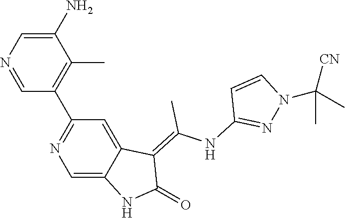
C1(N)=CN=CC(C2=NC=C3C(=C2)C(=C(NC2=NN(C([CN])(C)C)C=C2)C)C(=O)N3)=C1C
